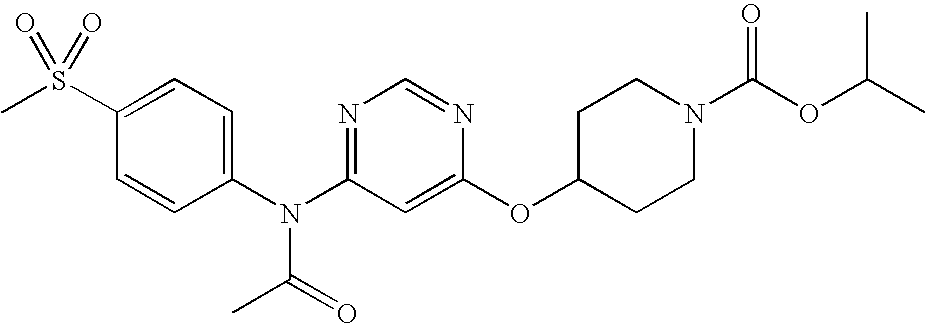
C1(S(C)(=O)=O)=CC=C(N(C2=NC=NC(OC3CCN(C(OC(C)C)=O)CC3)=C2)C(=O)C)C=C1
